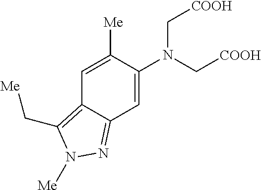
C1=C(N(C[COOH])C[COOH])C([Me])=CC2=C(C[Me])N([Me])N=C12
